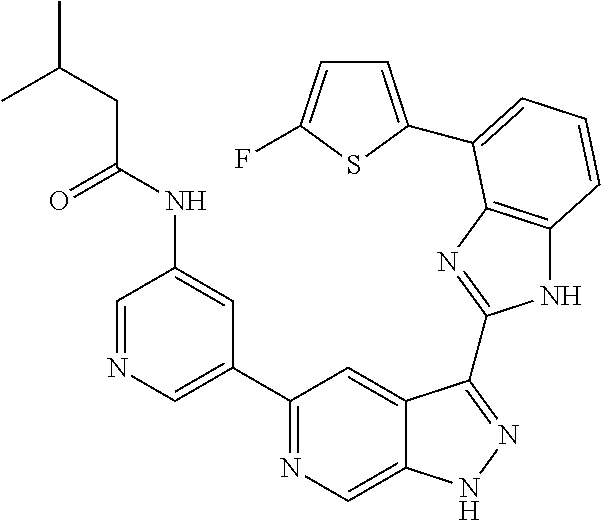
C1=NC=C(C2=NC=C3C(=C2)C(C2=NC4=C(N2)C=CC=C4C2=CC=C(F)S2)=NN3)C=C1NC(CC(C)C)=O
